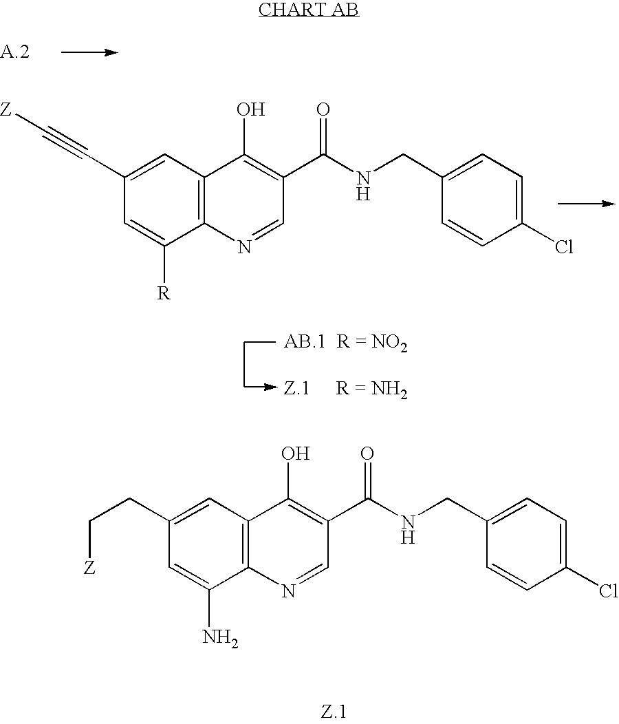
C12=C(C=C(CC[Z])C=C1N)C(O)=C(C(NCC1=CC=C(Cl)C=C1)=O)C=N2.C12=C(C=C(C#C[Z])C=C1[R])C(O)=C(C(NCC1=CC=C(Cl)C=C1)=O)C=N2
